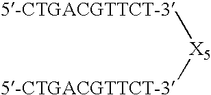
[5-CTGACGTTCT-3][X5][5-CTGACGTTCT-3]
